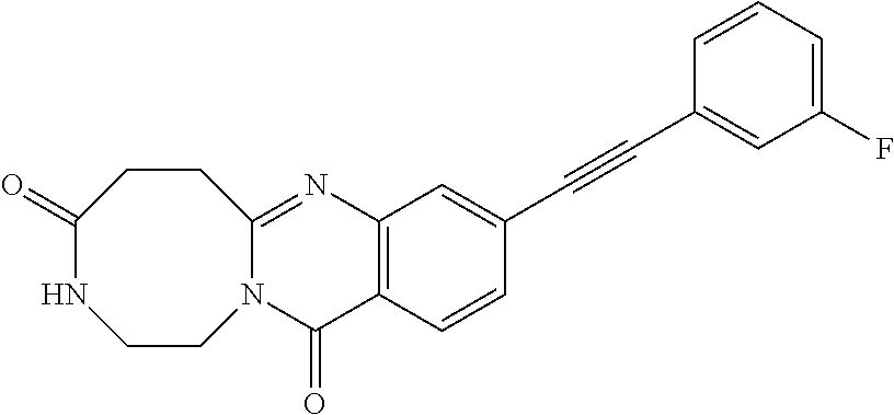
C12=C(C=CC(C#CC3=CC(F)=CC=C3)=C1)C(=O)N1C(=N2)CCC(=O)NCC1
